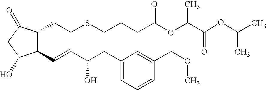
C1(C=CC(CC2=CC=CC(COC)=C2)O)C(CCSCCCC(OC(C(OC(C)C)=O)C)=O)C(=O)CC1O
